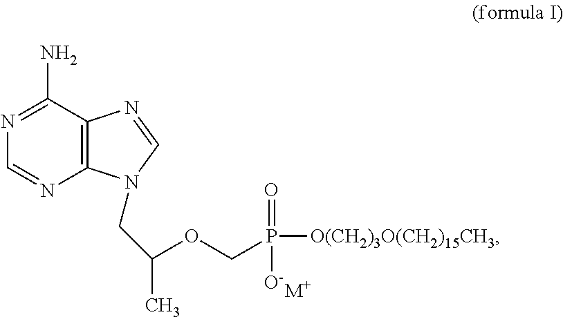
C12=C(C(N)=NC=N1)N=CN2CC(C)OCP([O(CH2)3O(CH2)15CH3])(=O)[O-].[M+]
